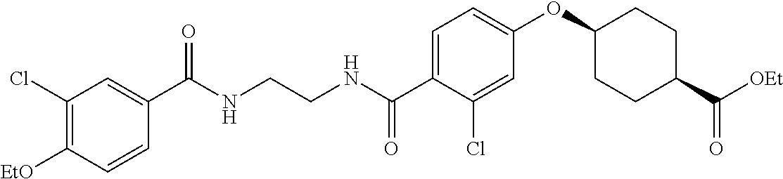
C1=C(C(NCCNC(C2=CC(Cl)=C([EtO])C=C2)=O)=O)C(Cl)=CC(OC2CCC(C([OEt])=O)CC2)=C1
